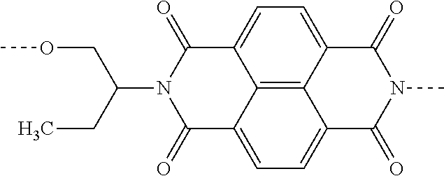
C(OC)C(CC)N1C(=O)C2=CC=C3C4=C2C(=CC=C4C(=O)N(C)C3=O)C1=O
